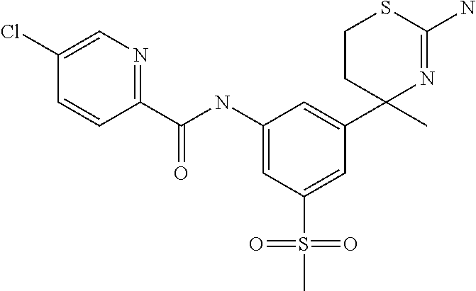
C(NC1=CC(S(=O)(C)=O)=CC(C2(C)N=C(N)SCC2)=C1)(=O)C1=NC=C(Cl)C=C1
